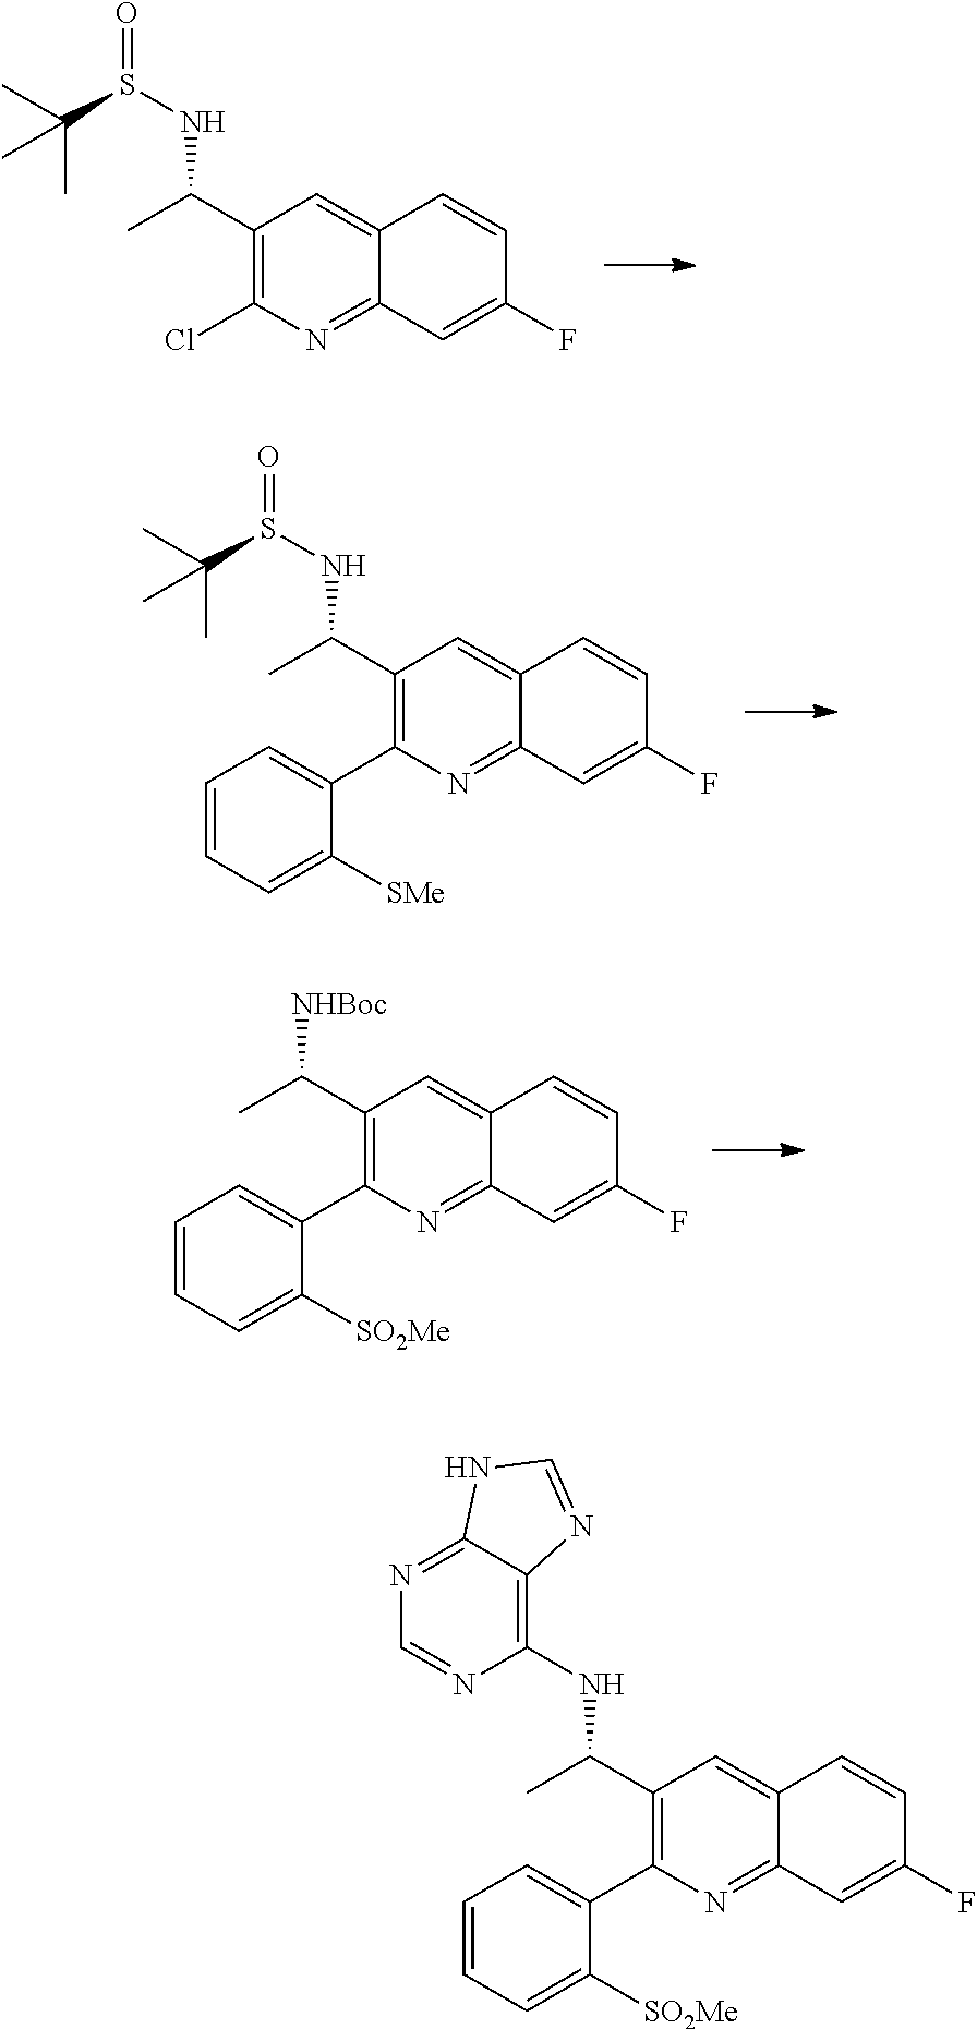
N1=C2C(=C(NC(C3=C(C4=CC=CC=C4[SO2Me])N=C4C(=C3)C=CC(F)=C4)C)N=C1)N=CN2.[NHBoc]C(C1=C(C2=CC=CC=C2[SO2Me])N=C2C(=C1)C=CC(F)=C2)C.N(C(C1=C(C2=CC=CC=C2[SMe])N=C2C(=C1)C=CC(F)=C2)C)S(=O)C(C)(C)C.N(C(C1=C(Cl)N=C2C(=C1)C=CC(F)=C2)C)S(=O)C(C)(C)C
